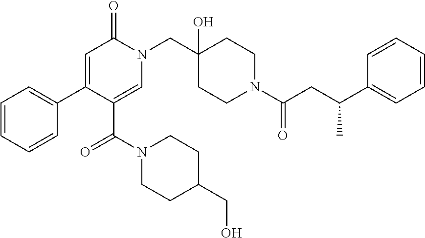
N1(CC2(O)CCN(C(=O)CC(C3=CC=CC=C3)C)CC2)C(=O)C=C(C2=CC=CC=C2)C(C(N2CCC(CO)CC2)=O)=C1
